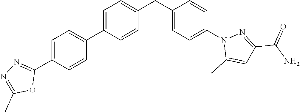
C1=C(C2=NN=C(C)O2)C=CC(C2=CC=C(CC3=CC=C(N4C(C)=CC(C(N)=O)=N4)C=C3)C=C2)=C1
